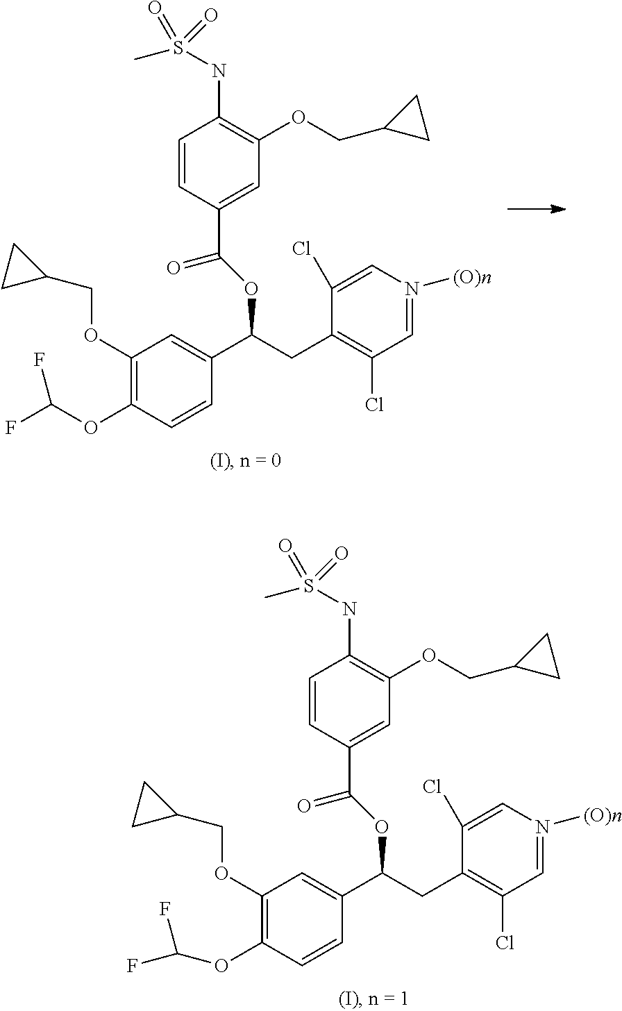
C1(OCC2CC2)=C(OC(F)F)C=CC(C(OC(C2=CC(OCC3CC3)=C(NS(=O)(C)=O)C=C2)=O)CC2=C(Cl)C=N([(O)n])C=C2Cl)=C1.C1(OCC2CC2)=C(OC(F)F)C=CC(C(OC(C2=CC(OCC3CC3)=C(NS(=O)(C)=O)C=C2)=O)CC2=C(Cl)C=N([(O)n])C=C2Cl)=C1
